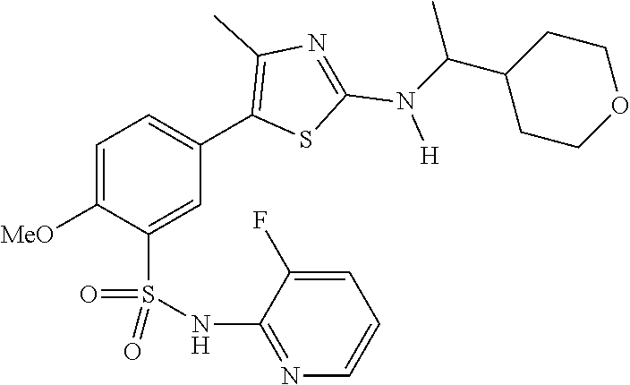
C1=C([MeO])C(S(NC2=NC=CC=C2F)(=O)=O)=CC(C2=C(C)N=C(N([H])C(C3CCOCC3)C)S2)=C1
